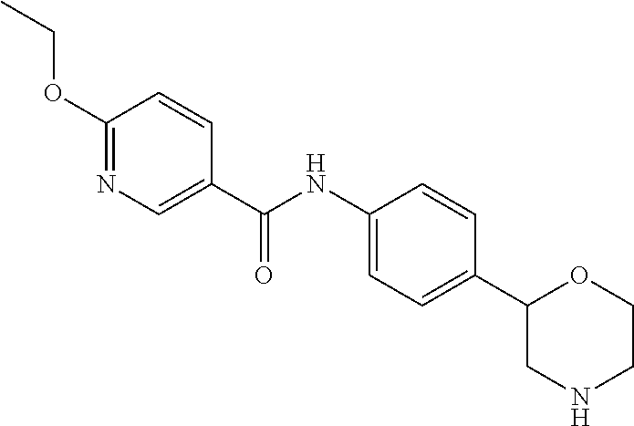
C1(C(NC2=CC=C(C3CNCCO3)C=C2)=O)=CN=C(OCC)C=C1
